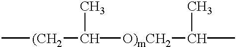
C[(CH2]C(C)[O)mCH2]C(C)C
